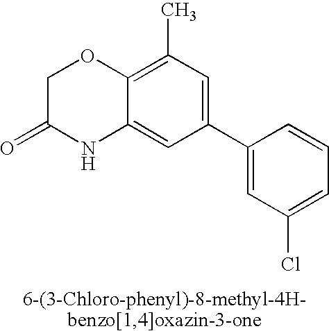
C12=C(C)C=C(C3=CC(Cl)=CC=C3)C=C1NC(=O)CO2
